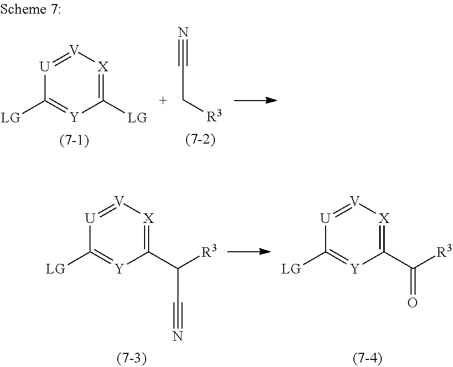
[U]1=[V][X]=C([LG])[Y]=C1[LG].N#CC[R3].[U]1=[V][X]=C(C([R3])C#N)[Y]=C1[LG].[U]1=[V][X]=C(C([R3])=O)[Y]=C1[LG]
